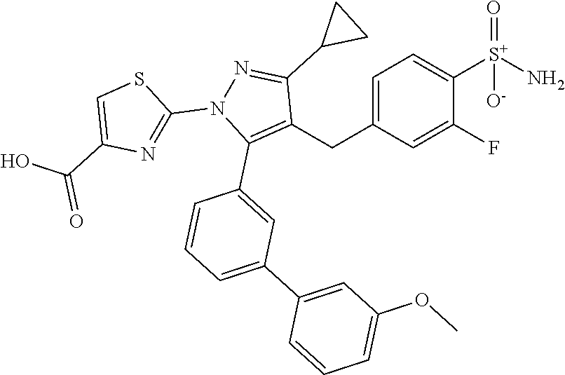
C1=C(F)C([S+](=O)([O-])N)=CC=C1CC1=C(C2=CC(C3=CC(OC)=CC=C3)=CC=C2)N(C2=NC(C(=O)O)=CS2)N=C1C1CC1
